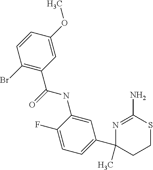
C1(C2=CC=C(F)C(NC(=O)C3=C(Br)C=CC(OC)=C3)=C2)(C)CCSC(N)=N1
